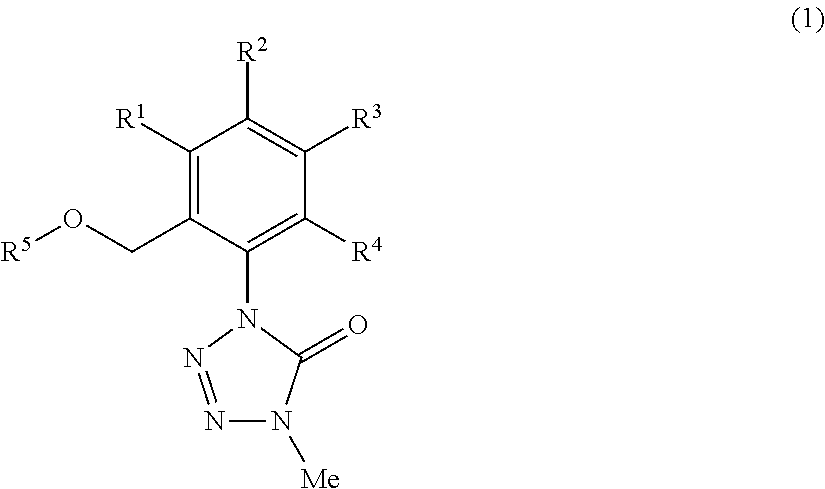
C1([R4])=C(N2N=NN([Me])C2=O)C(CO[R5])=C([R1])C([R2])=C1[R3]
